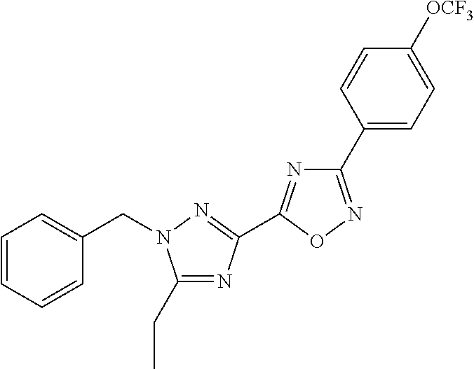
C1=CC=CC(CN2C(CC)=NC(C3=NC(C4=CC=C([OCF3])C=C4)=NO3)=N2)=C1
